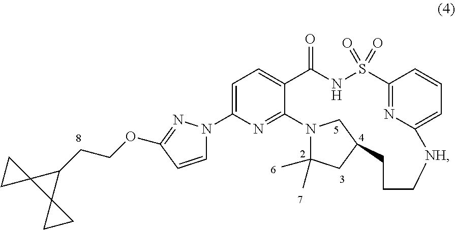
C1=CC(OCCC2C3(C24CC4)CC3)=NN1C1=CC=C2C(=N1)N1C(C)(C)CC(C1)CCC[NH]C1=CC=CC(=N1)S(=O)(=O)NC2=O
